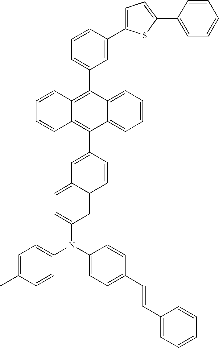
C1=C(C2=C3C(=C(C4=CC5=CC=C(N(C6=CC=C(C=CC7=CC=CC=C7)C=C6)C6=CC=C(C)C=C6)C=C5C=C4)C4=CC=CC=C24)C=CC=C3)C=C(C2=CC=C(C3=CC=CC=C3)S2)C=C1
